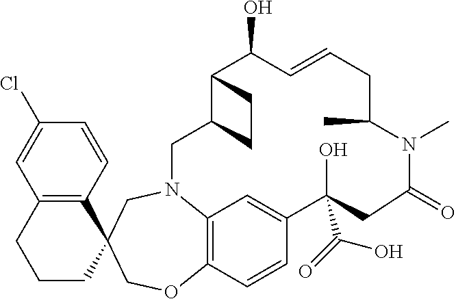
C12=C(C=CC(Cl)=C1)C1(CCC2)CN2C3=C(C=CC(=C3)C(O)(C(=O)O)CC(=O)N(C)C(C)CC=CC(O)C3C(C2)CC3)OC1
